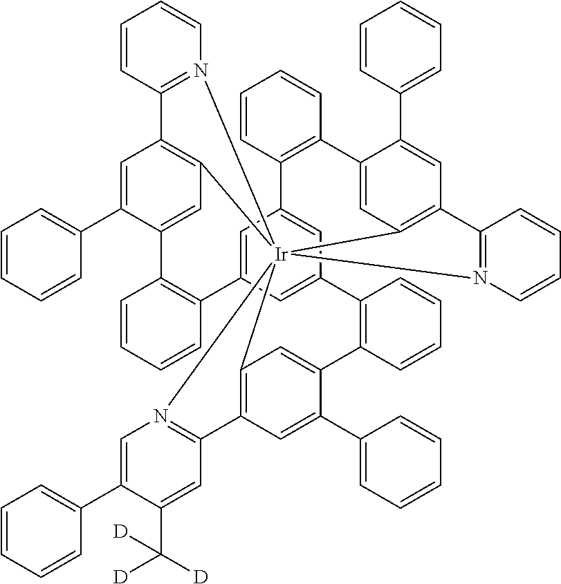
C1=CC=CC2=C1C1=CC3=C(C=C1C1=CC=CC=C1)C1=N(C=CC=C1)[Ir]3145C3=C(C=C(C6=CC=CC=C6)C(=C3)C3=C(C6=CC2=CC(=C6)C2=C(C=CC=C2)C2=CC1=C(C=C2C1=CC=CC=C1)C1=N4C=CC=C1)C=CC=C3)C1=N5C=C(C2=CC=CC=C2)C(C([D])([D])[D])=C1
